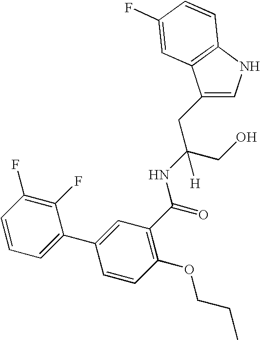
C1(CC(CO)(NC(=O)C2=C(OCCC)C=CC(C3=CC=CC(F)=C3F)=C2)[H])=CNC2=C1C=C(F)C=C2
